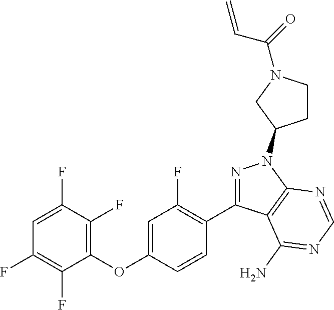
C1=C(F)C(F)=C(OC2=CC(F)=C(C3=NN(C4CCN(C(=O)C=C)C4)C4=C3C(N)=NC=N4)C=C2)C(F)=C1F
